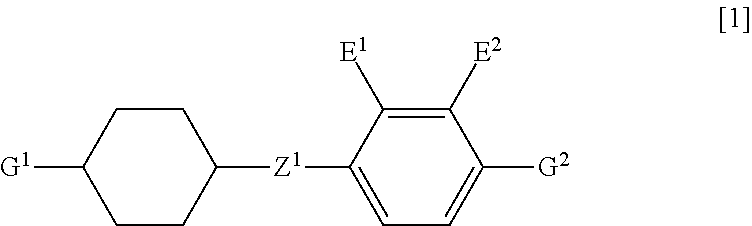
[G1]C1CCC([Z1]C2=CC=C([G2])C([E2])=C2[E1])CC1
